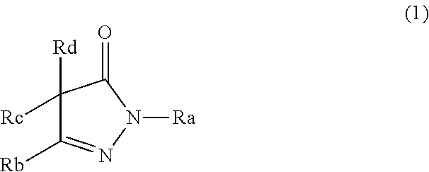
C1([Rc])([Rd])C([Rb])=NN([Ra])C1=O
